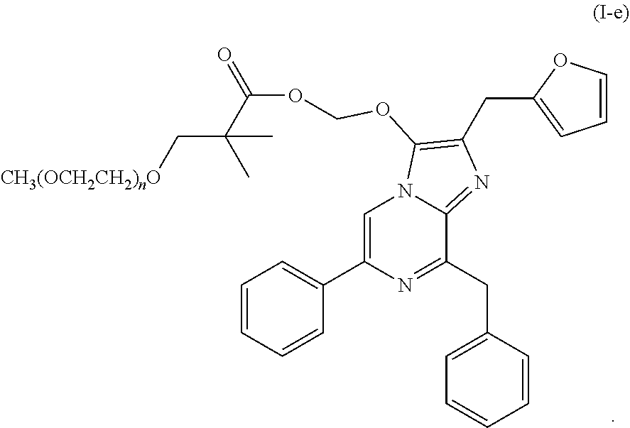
C1=C(C2=CC=CC=C2)N=C(CC2=CC=CC=C2)C2=NC(CC3=CC=CO3)=C(OCOC(C(C[CH3(OCH2CH2)nO])(C)C)=O)N12
